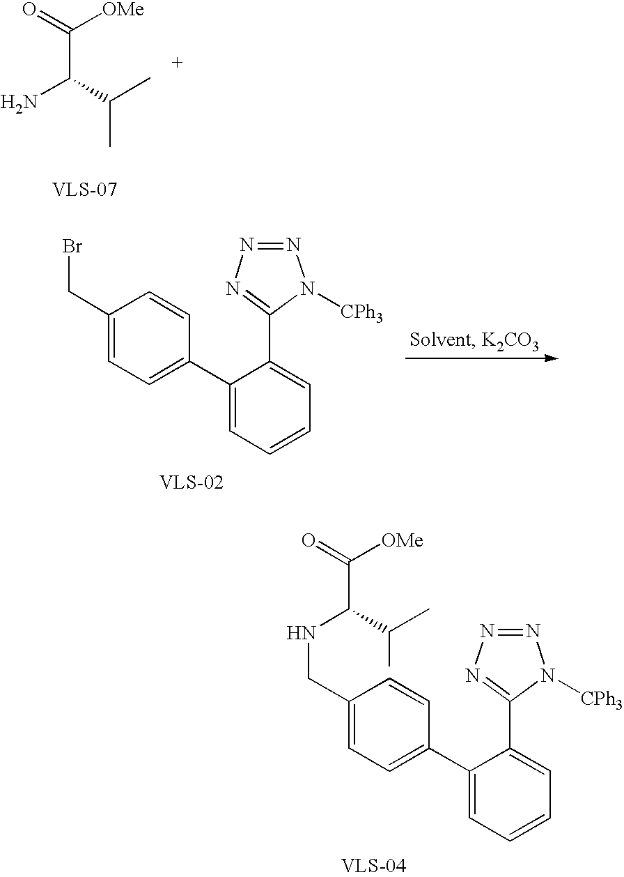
BrCC1=CC=C(C2=CC=CC=C2C2=NN=NN2[CPh3])C=C1.N(CC1=CC=C(C2=CC=CC=C2C2=NN=NN2[CPh3])C=C1)C(C([OMe])=O)C(C)C.NC(C(C)C)C([OMe])=O
